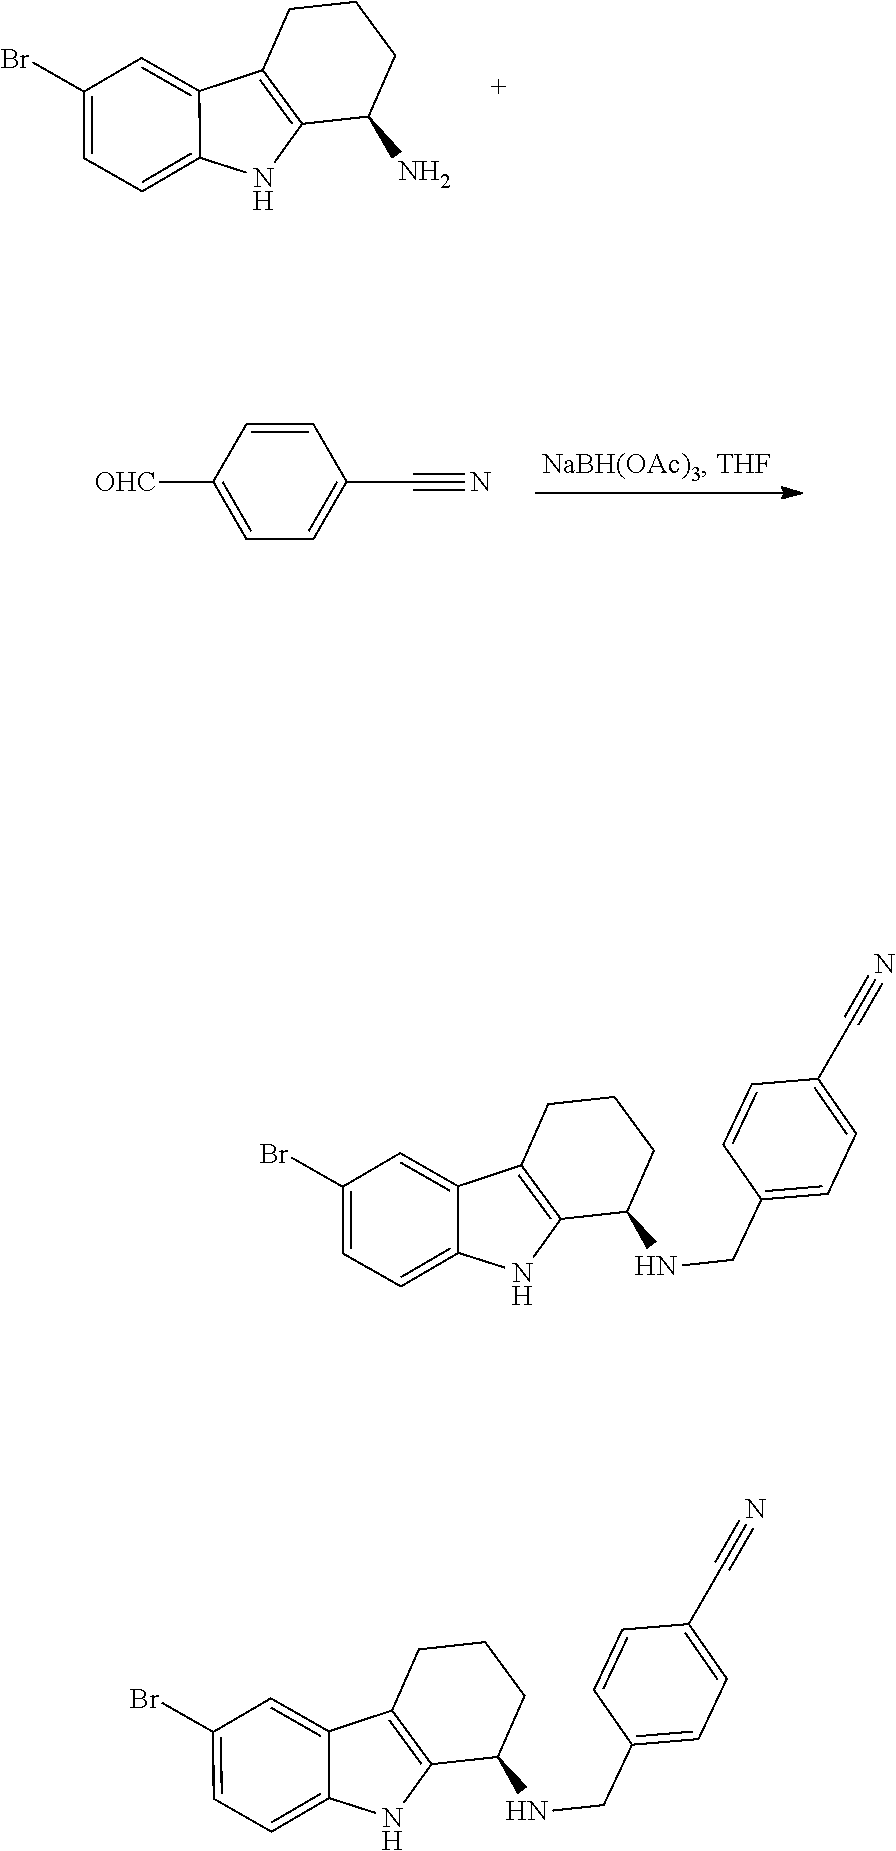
C1(Br)=CC=C2C(=C1)C1=C(N2)C(N)CCC1.C1=CC(C#N)=CC=C1[OHC].C1(Br)=CC=C2C(=C1)C1=C(N2)C(NCC2=CC=C(C#N)C=C2)CCC1.C1(Br)=CC=C2C(=C1)C1=C(N2)C(NCC2=CC=C(C#N)C=C2)CCC1
